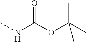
O(C(NC)=O)C(C)(C)C
